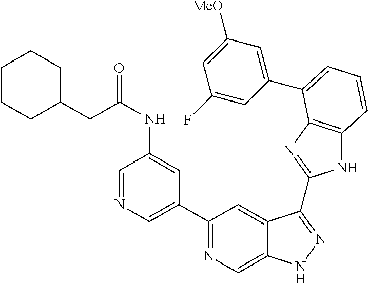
C1(C2=NC=C3C(=C2)C(C2=NC4=C(N2)C=CC=C4C2=CC([MeO])=CC(F)=C2)=NN3)=CN=CC(NC(=O)CC2CCCCC2)=C1
